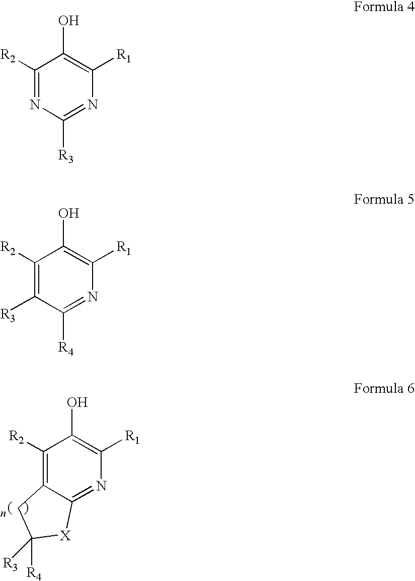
C1([R2])=C2C(=NC([R1])=C1O)[X]C([R4])([R3])C2.C1([R2])=NC([R3])=NC([R1])=C1O.C1([R2])=C([R3])C([R4])=NC([R1])=C1O
